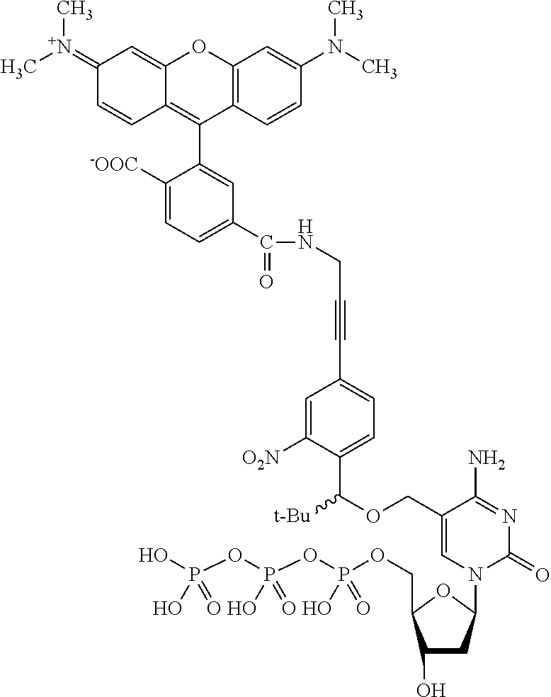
OP(OP(OP(OCC1C(O)CC(N2C=C(COC(C3=CC=C(C#CCNC(C4=CC=C([-OOC])C(C5=C6C(=CC(=[N+](C)C)C=C6)OC6=C5C=CC(N(C)C)=C6)=C4)=O)C=C3[O2N])[t-Bu])C(N)=NC2=O)O1)(O)=O)(O)=O)(O)=O
